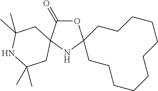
O1C(=O)C2(NC13CCCCCCCCCCC3)CC(C)(C)NC(C)(C)C2
